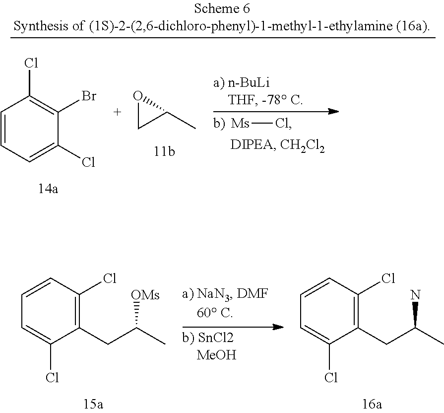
C1(CC(C)[OMs])=C(Cl)C=CC=C1Cl.C1(CC(C)N)=C(Cl)C=CC=C1Cl.[Ms]Cl.C1=CC=C(Cl)C(Br)=C1Cl.O1CC1C
